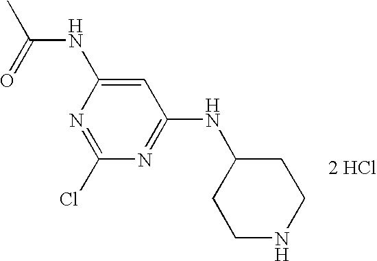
C1(Cl)=NC(NC(C)=O)=CC(NC2CCNCC2)=N1.[2 HCl]
